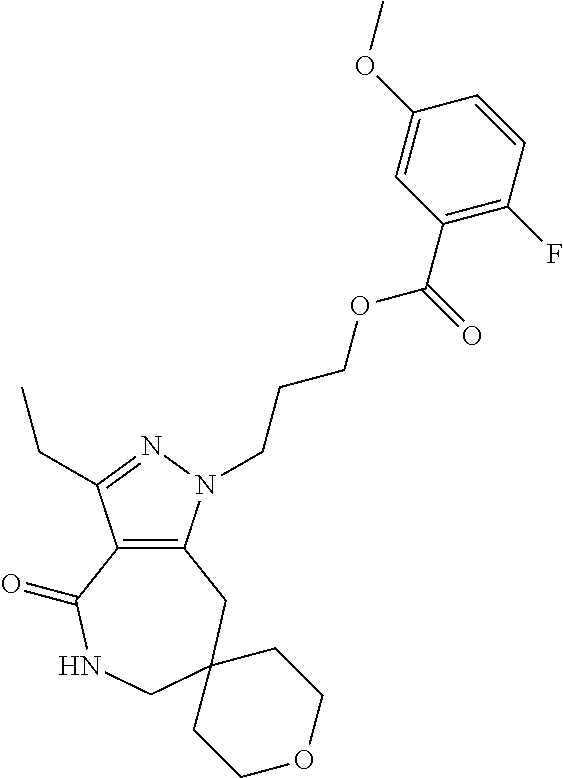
C12=C(N(CCCOC(C3=C(F)C=CC(OC)=C3)=O)N=C1CC)CC1(CNC2=O)CCOCC1
